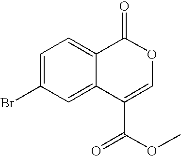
C1=C(Br)C=C2C(=C1)C(=O)OC=C2C(=O)OC
